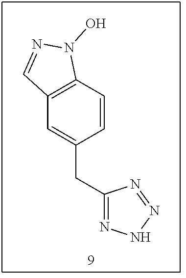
C12=C(C=CC(CC3=NNN=N3)=C1)N(O)N=C2
